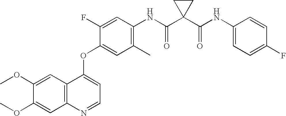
C12=C(C=C(OC)C(OC)=C1)C(OC1=CC(C)=C(NC(C3(C(NC4=CC=C(F)C=C4)=O)CC3)=O)C=C1F)=CC=N2
